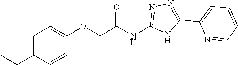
C1=C(CC)C=CC(OCC(=O)NC2=NN=C(C3=CC=CC=N3)N2)=C1
